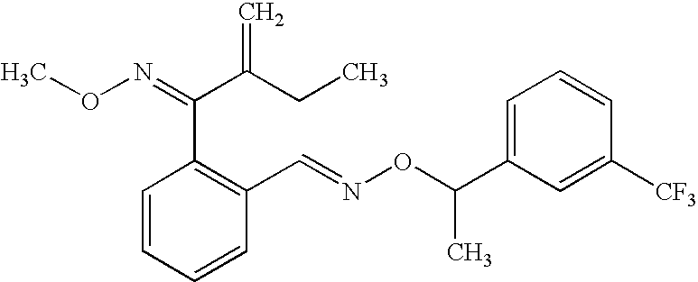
C1=C(C(C)ON=CC2=C(C(C(CC)=C)=NOC)C=CC=C2)C=C([CF3])C=C1
